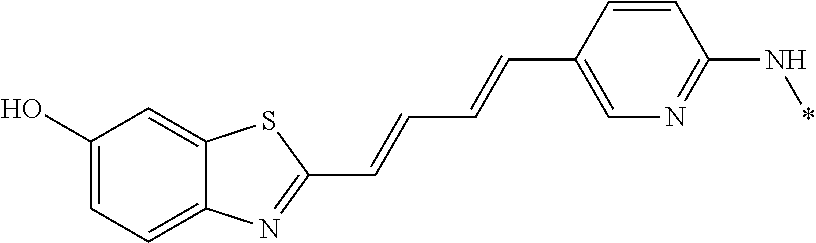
C1(O)=CC=C2C(=C1)SC(C=CC=CC1=CN=C(N*)C=C1)=N2
